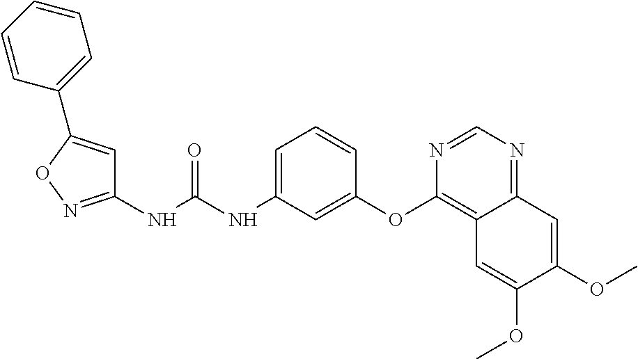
C1(NC(NC2=CC=CC(OC3=C4C(=NC=N3)C=C(OC)C(OC)=C4)=C2)=O)=NOC(C2=CC=CC=C2)=C1
